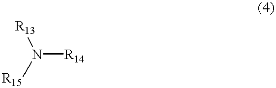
[R14]N([R13])[R15]
